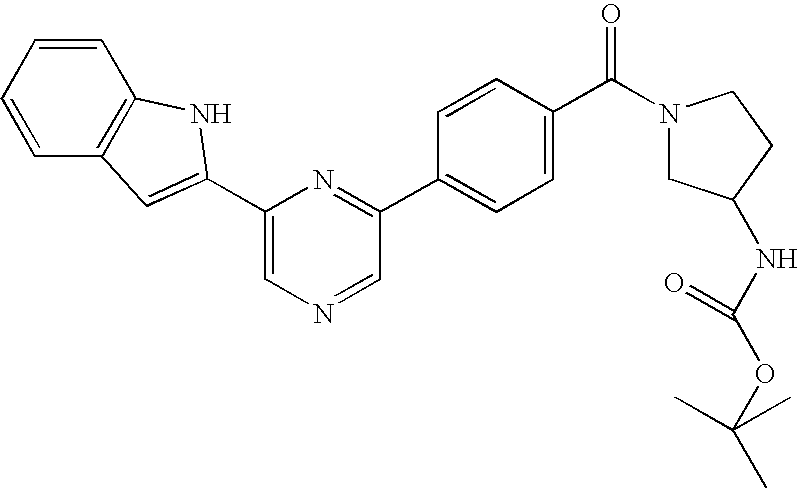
C1=C(C2=CC3=C(C=CC=C3)N2)N=C(C2=CC=C(C(N3CC(NC(OC(C)(C)C)=O)CC3)=O)C=C2)C=N1
